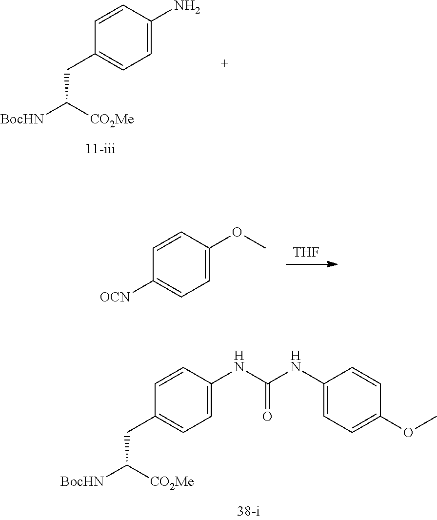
C1(CC([BocHN])[CO2Me])=CC=C(NC(NC2=CC=C(OC)C=C2)=O)C=C1.C1(CC([BocHN])[CO2Me])=CC=C(N)C=C1.[THF].C1([OCN])=CC=C(OC)C=C1
